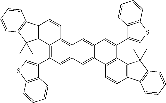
C12=C(C3=CSC4=C3C=CC=C4)C=C3C(=C1C=CC1=C2C(C)(C)C2=C1C=CC=C2)C=C1C(=C3)C2=C(C(C3=CSC4=C3C=CC=C4)=C1)C1=C(C=C2)C2=C(C1(C)C)C=CC=C2
